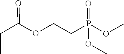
O(P(CCOC(C=C)=O)(OC)=O)C
